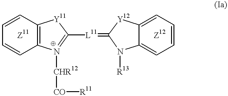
C1=CC=CC2=C1[Y11]C([L11]=C1N([R13])C3=CC=CC=C3[Y12]1)=N2[CHR12][CO][R11].[Z11].[Z12]
